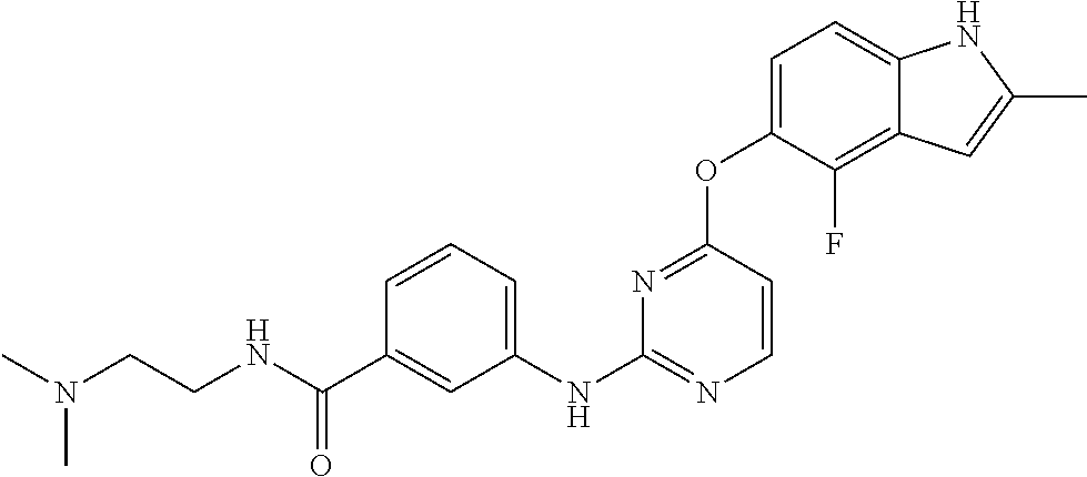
C1(C(NCCN(C)C)=O)=CC(NC2=NC=CC(OC3=CC=C4C(=C3F)C=C(C)N4)=N2)=CC=C1
